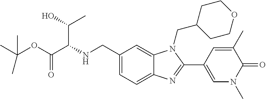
N(CC1=CC=C2C(=C1)N(CC1CCOCC1)C(C1=CN(C)C(=O)C(C)=C1)=N2)C(C(OC(C)(C)C)=O)C(O)C
